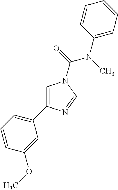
C1=C(C2=CC=CC(OC)=C2)N=CN1C(=O)N(C)C1=CC=CC=C1
